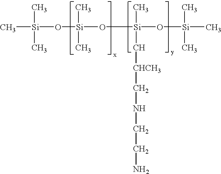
C[Si](O[Si](O[Si](O[Si](C)(C)C)(C)C[CHCH3]CNCCN)(C)C)(C)C
